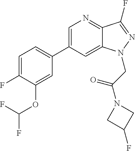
C1=C(C2=CC=C(F)C(OC(F)F)=C2)C=C2C(=N1)C(F)=NN2CC(N1CC(F)C1)=O
